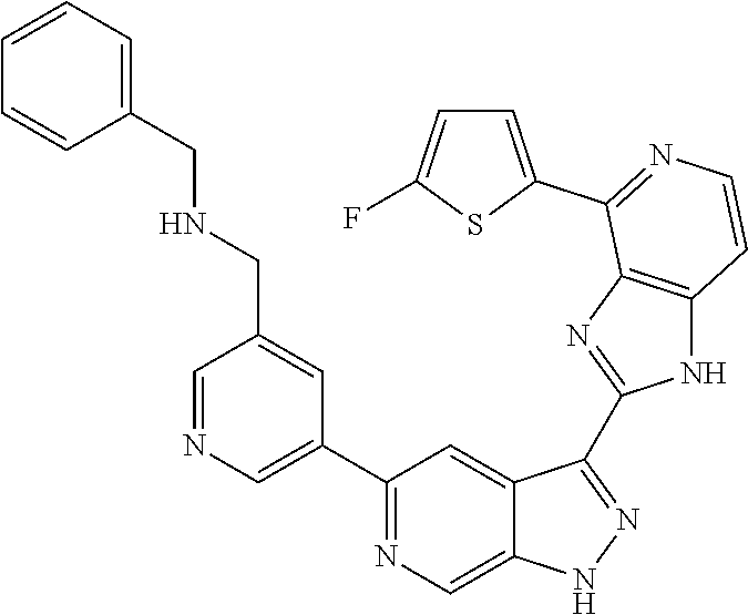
C1=NC=C(C2=NC=C3C(=C2)C(C2=NC4=C(N2)C=CN=C4C2=CC=C(F)S2)=NN3)C=C1CNCC1=CC=CC=C1
